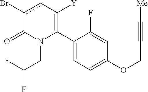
C1(C2=C([Y])cc(Br)C(=O)N2CC(F)F)=CC=C(OCC#C[Me])C=C1F
